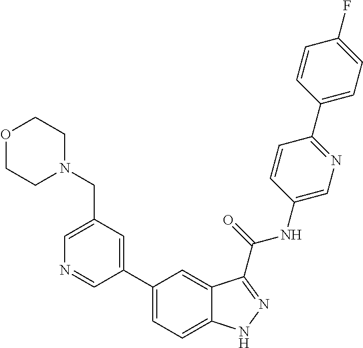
C1(CN2CCOCC2)=CN=CC(C2=CC=C3C(=C2)C(C(NC2=CN=C(C4=CC=C(F)C=C4)C=C2)=O)=NN3)=C1
